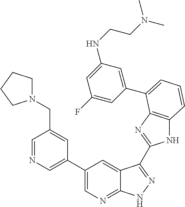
C1(C2=CN=C3C(=C2)C(C2=NC4=C(N2)C=CC=C4C2=CC(NCCN(C)C)=CC(F)=C2)=NN3)=CN=CC(CN2CCCC2)=C1
